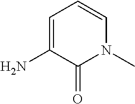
C1=C(N)C(=O)N(C)C=C1
